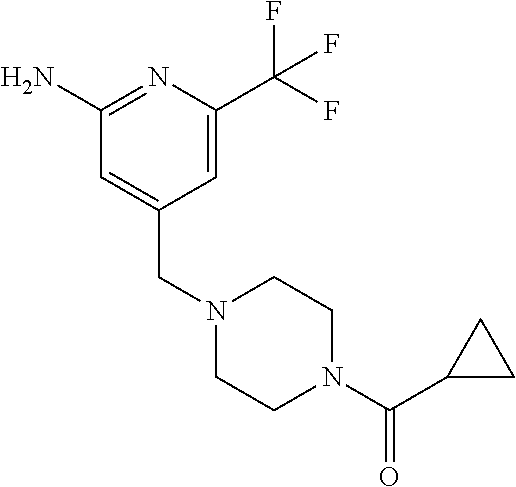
NC1=NC(C(F)(F)F)=CC(CN2CCN(C(C3CC3)=O)CC2)=C1
